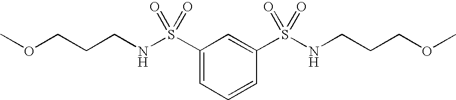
COCCCNS(C1=CC=CC(S(NCCCOC)(=O)=O)=C1)(=O)=O
